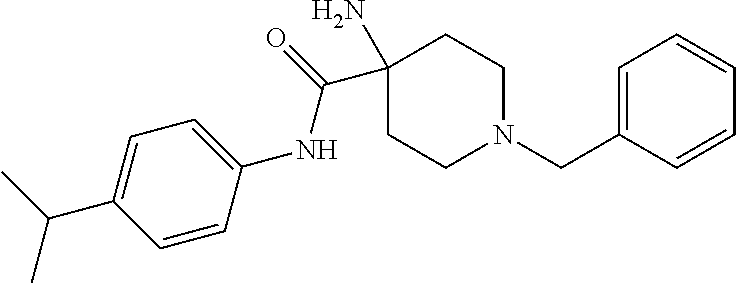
CC(C1=CC=C(NC(=O)C2(N)CCN(CC3=CC=CC=C3)CC2)C=C1)C
